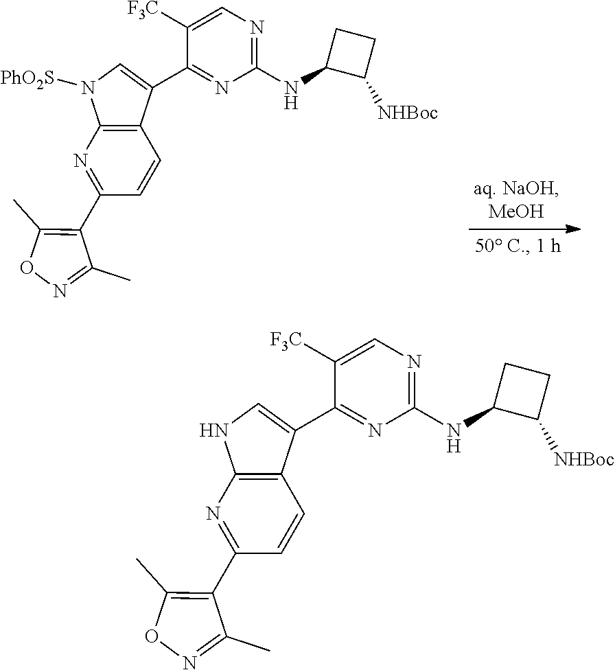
C1(C)=C(C2=NC3=C(C=C2)C(C2=NC(NC4C([NHBoc])CC4)=NC=C2[F3C])=CN3[PhO2S])C(C)=NO1.C1(C)=C(C2=NC3=C(C=C2)C(C2=NC(NC4C([NHBoc])CC4)=NC=C2[F3C])=CN3)C(C)=NO1
